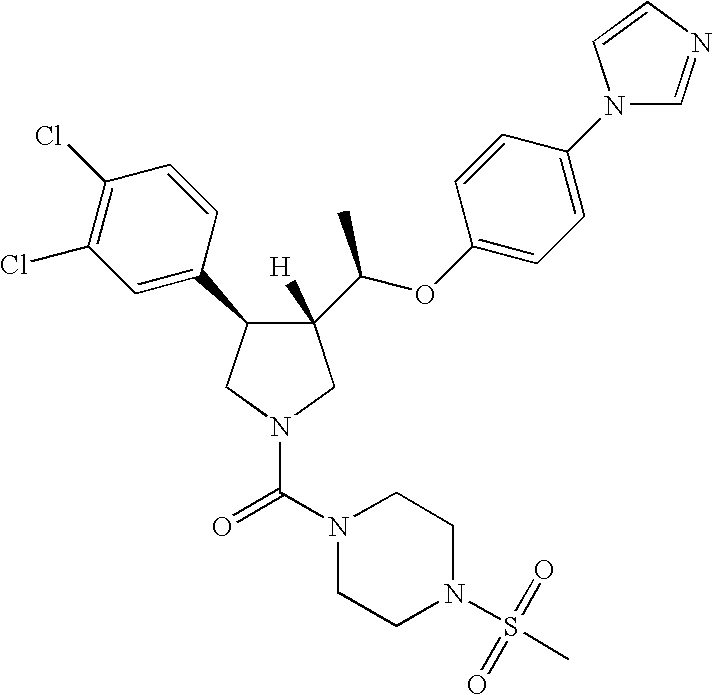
C1(C(OC2=CC=C(N3C=NC=C3)C=C2)C)([H])C(C2=CC(Cl)=C(Cl)C=C2)CN(C(N2CCN(S(C)(=O)=O)CC2)=O)C1
